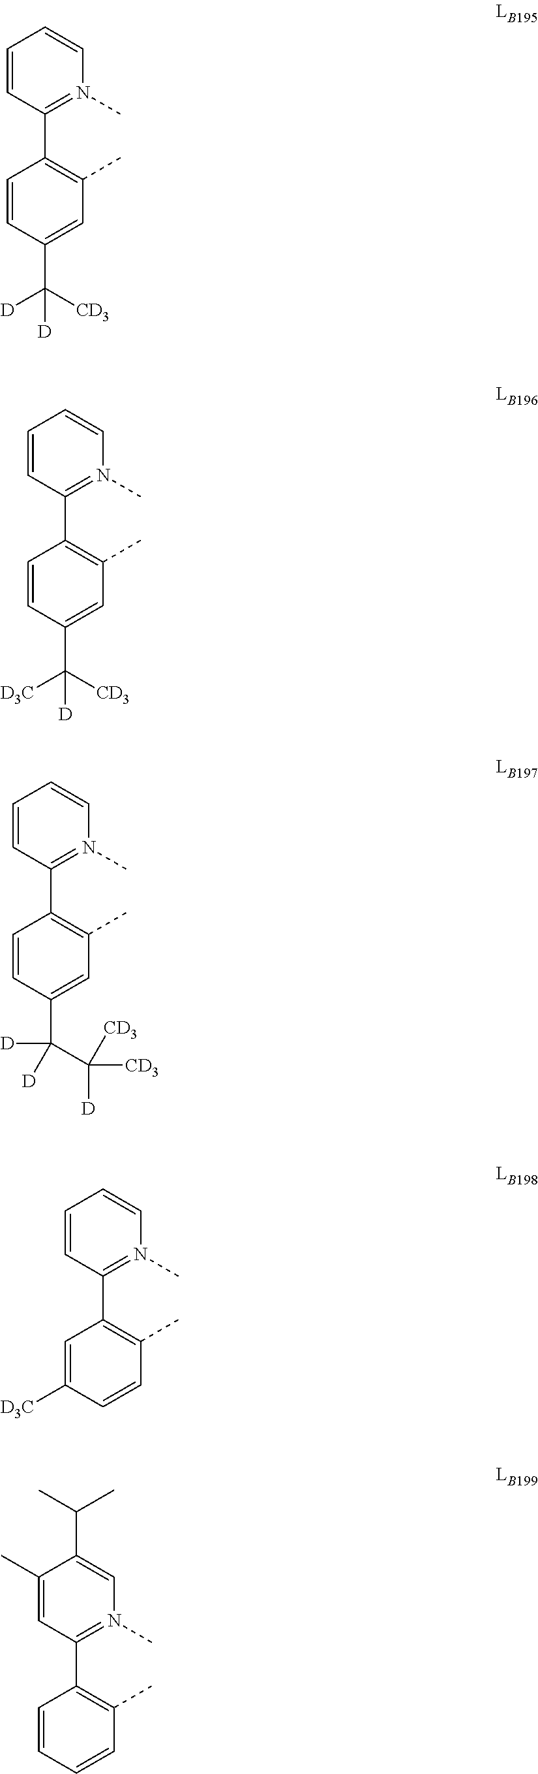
C1=CC(C2=C(C)C=C(C([CD3])([D])[D])C=C2)=N(C)C=C1.C1=CC(C2=C(C)C=C(C([CD3])([D3C])[D])C=C2)=N(C)C=C1.C1=CC(C2=C(C)C=C(C([D])([D])C([CD3])([CD3])[D])C=C2)=N(C)C=C1.C1=CC(C2=C(C)C=CC([D3C])=C2)=N(C)C=C1.C1(C)=CC(C2=C(C)C=CC=C2)=N(C)C=C1C(C)C
